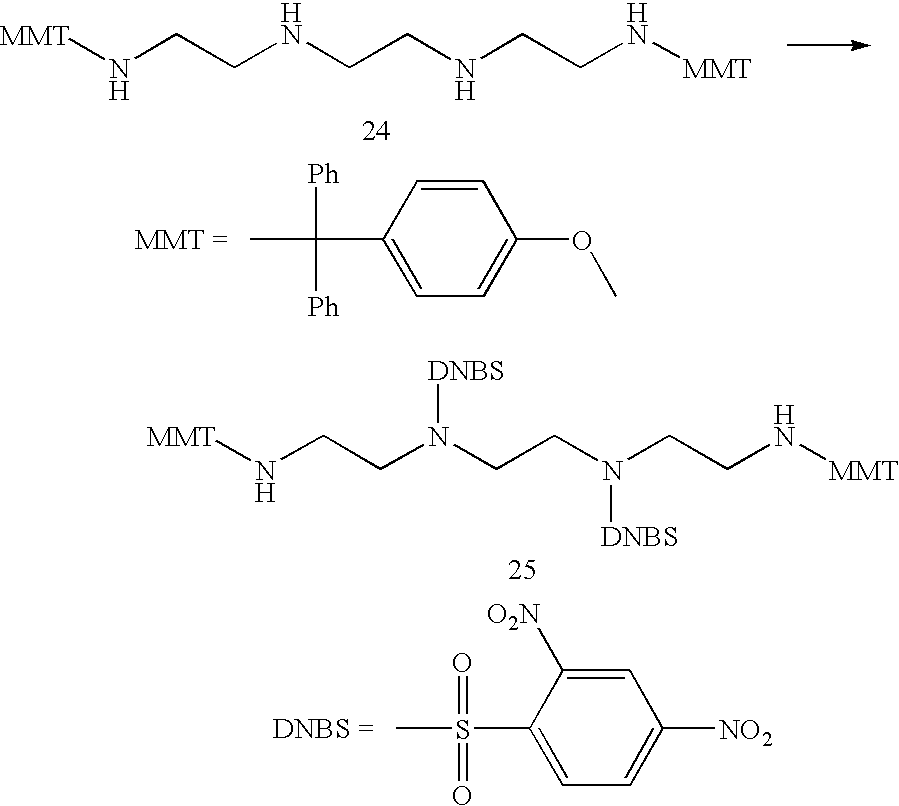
[MMT]NCCNCCNCCN[MMT].CC([Ph])([Ph])C1=CC=C(OC)C=C1.[MMT]NCCN(CCN(CCN[MMT])[DNBS])[DNBS].CS(=O)(=O)C1=CC=C([NO2])C=C1[O2N]
